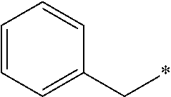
C(*)C1=CC=CC=C1
